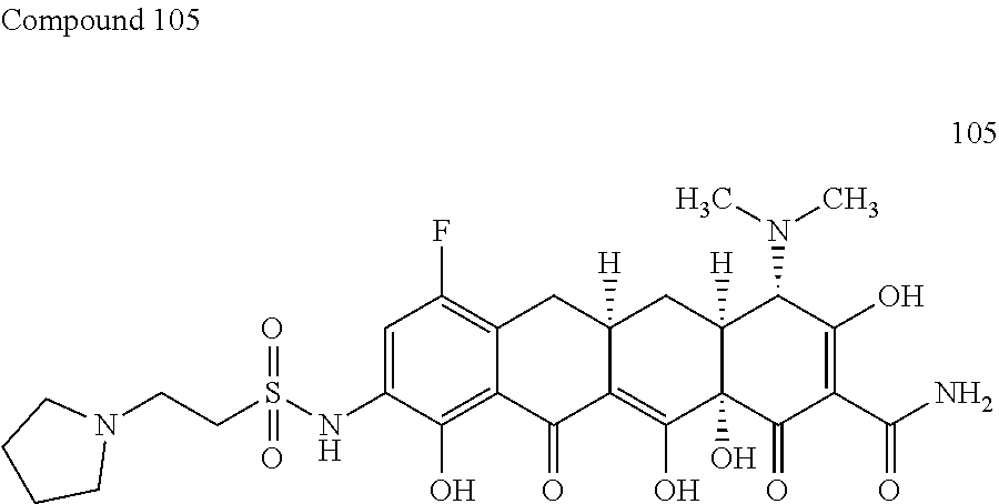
C1=C(NS(CCN2CCCC2)(=O)=O)C(O)=C2C(=C1F)CC1([H])C(=C(O)C3(O)C([H])(C1)C(N(C)C)C(O)=C(C(N)=O)C3=O)C2=O
